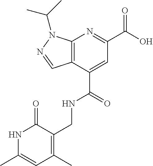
C12=C(C(C(=O)NCC3=C(C)C=C(C)NC3=O)=CC(C(O)=O)=N1)C=NN2C(C)C
